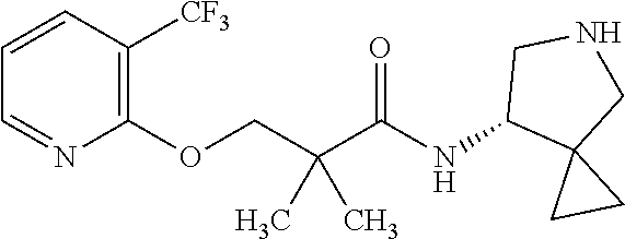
C1=CC([CF3])=C(OCC(C(=O)NC2C3(CNC2)CC3)(C)C)N=C1
